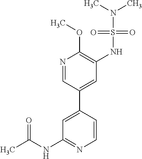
C1=C(C2=CC(NS(N(C)C)(=O)=O)=C(OC)N=C2)C=CN=C1NC(C)=O
